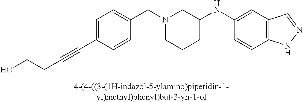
N1(CC2=CC=C(C#CCCO)C=C2)CCCC(NC2=CC3=C(C=C2)NN=C3)C1
